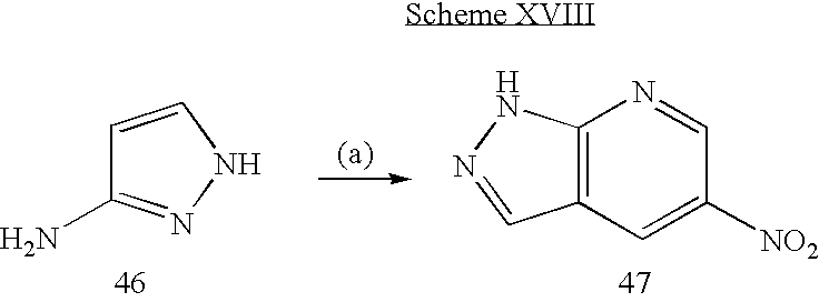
C1=CNN=C1N.C12=C(C=C([NO2])C=N1)C=NN2
